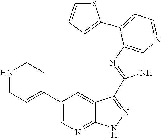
C1(C2=CCNCC2)=CN=C2C(=C1)C(C1=NC3=C(N1)N=CC=C3C1=CC=CS1)=NN2
